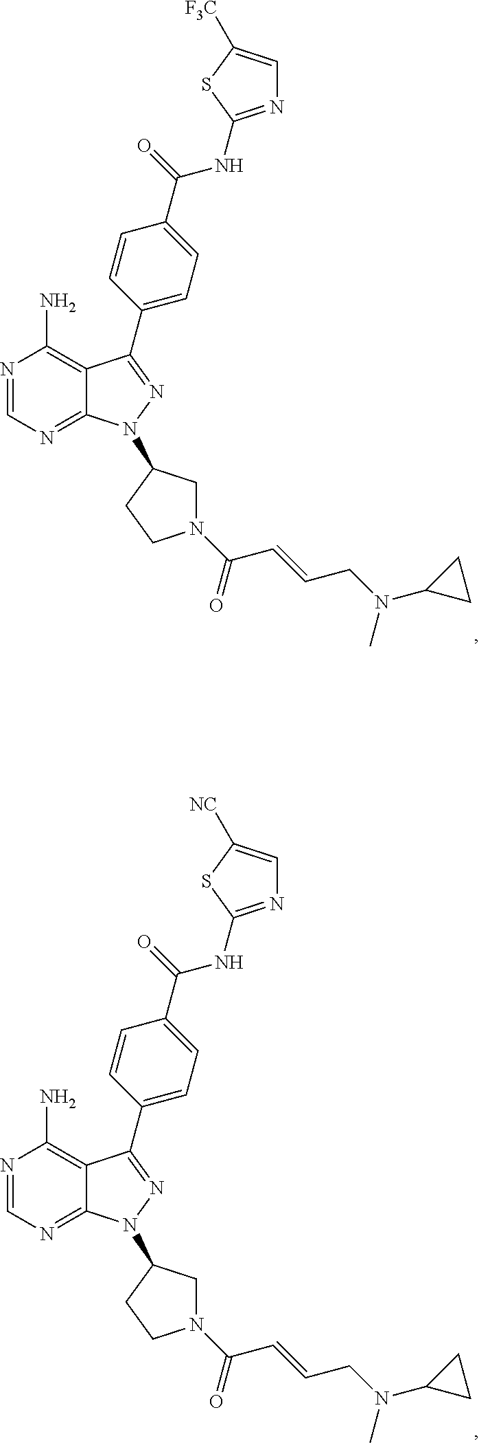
N1=CN=C2C(=C1N)C(C1=CC=C(C(NC3=NC=C([F3C])S3)=O)C=C1)=NN2C1CN(C(C=CCN(C2CC2)C)=O)CC1.N1=CN=C2C(=C1N)C(C1=CC=C(C(NC3=NC=C([NC])S3)=O)C=C1)=NN2C1CN(C(C=CCN(C2CC2)C)=O)CC1
